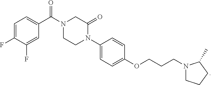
C(N1CCN(C2=CC=C(OCCCN3CCCC3C)C=C2)C(=O)C1)(=O)C1=CC=C(F)C(F)=C1
